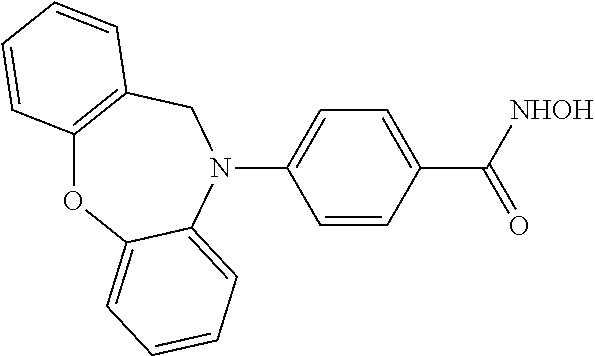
N1(C2=CC=C(C(=O)[NHOH])C=C2)CC2=C(OC3=CC=CC=C13)C=CC=C2
